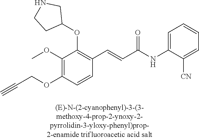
C1(OC)=C(OCC#C)C=CC(C=CC(NC2=CC=CC=C2[CN])=O)=C1OC1CNCC1
